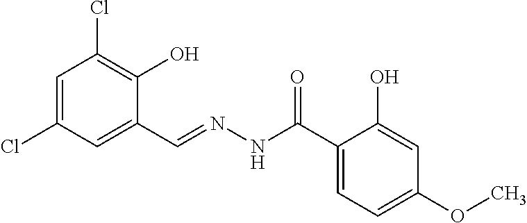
C1=C(Cl)C=C(C=NNC(C2=CC=C(OC)C=C2O)=O)C(O)=C1Cl
